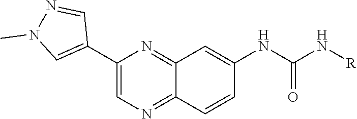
C1(C2=CN(C)N=C2)=CN=C2C(=N1)C=C(NC(N[R])=O)C=C2
